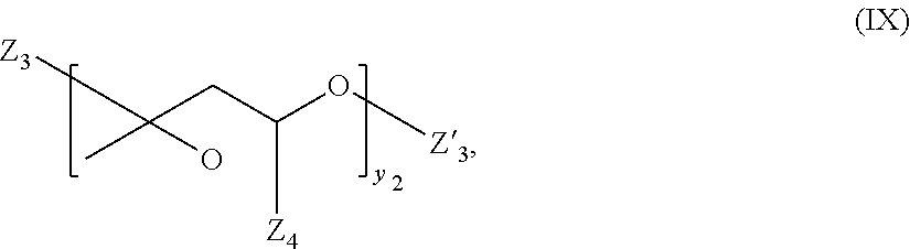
[Z3]C(CC(O[Z3])[Z4])(C)O
